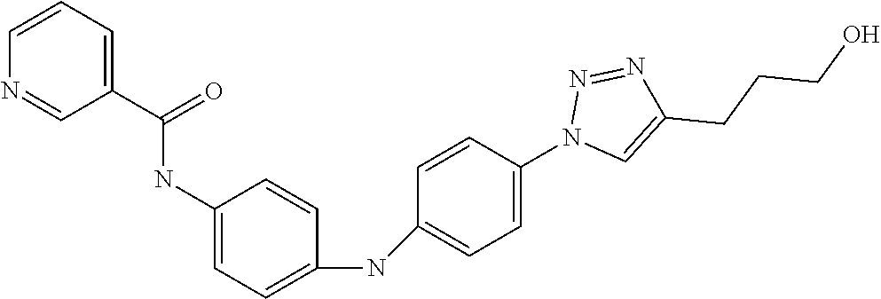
C1=CC=C(C(NC2=CC=C(NC3=CC=C(N4C=C(CCCO)N=N4)C=C3)C=C2)=O)C=N1
